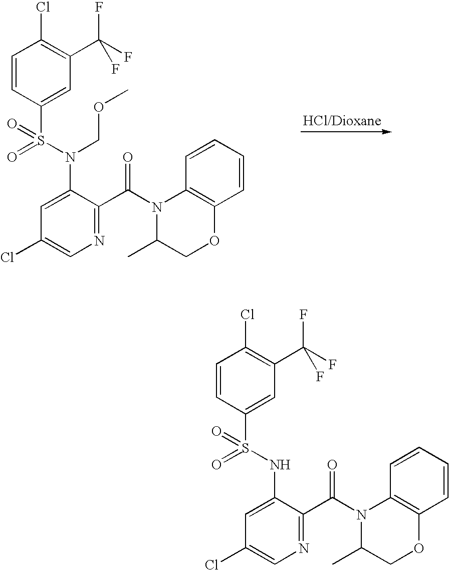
C1=CC(S(NC2=CC(Cl)=CN=C2C(N2C(C)COC3=C2C=CC=C3)=O)(=O)=O)=CC(C(F)(F)F)=C1Cl.C1=CC(S(N(C2=CC(Cl)=CN=C2C(N2C(C)COC3=C2C=CC=C3)=O)COC)(=O)=O)=CC(C(F)(F)F)=C1Cl.[HCl/Dioxane]
